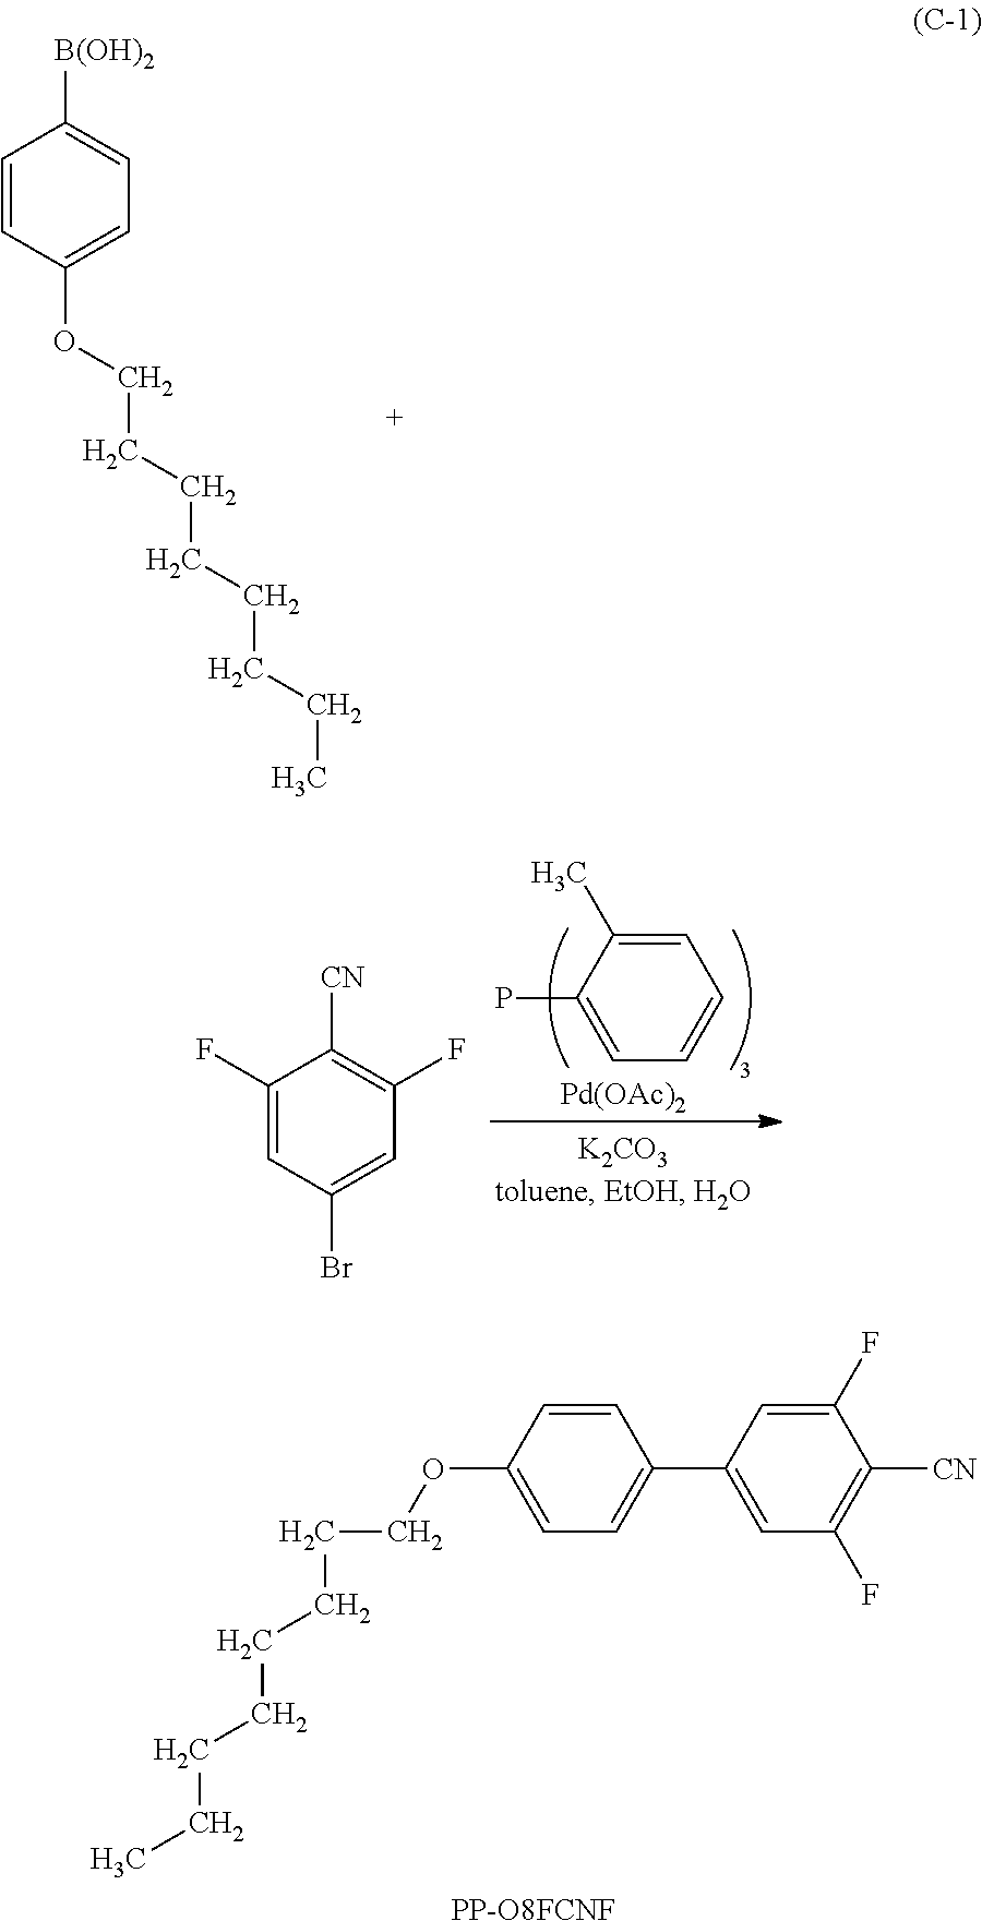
C1=CC(OCCCCCCCC)=CC=C1[B(OH)2].C1(F)=CC(Br)=CC(F)=C1[CN].C1=C(C)C(P)=CC=C1.[Pd(OAc)2].C1(C2=CC(F)=C([CN])C(F)=C2)=CC=C(OCCCCCCCC)C=C1.[PP-O8FCNF]
